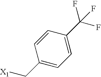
C1(C[X1])=CC=C(C(F)(F)F)C=C1
